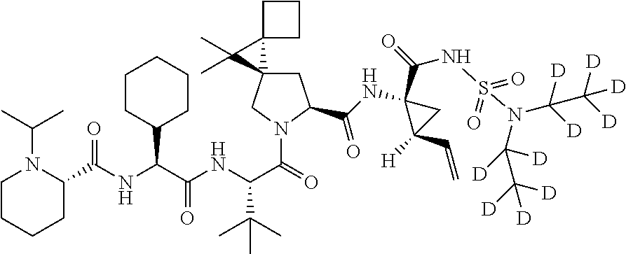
C1CCCC(C(NC(C(NC(C(=O)N2C(C(NC3(C(=O)NS(=O)(=O)N(C([D])([D])C([D])([D])[D])C([D])([D])C([D])([D])[D])C(C=C)([H])C3)=O)CC3(C2)C2(C3(C)C)CCC2)C(C)(C)C)=O)C2CCCCC2)=O)N1C(C)C
